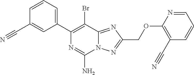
C1=CC=C(C2=C(Br)C3=NC(COC4=C(C#N)C=CC=N4)=NN3C(N)=N2)C=C1C#N
